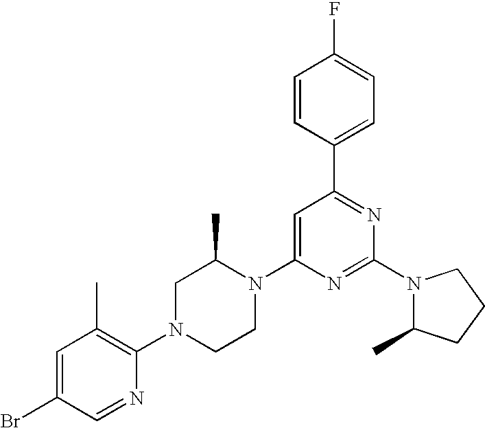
C1=C(N2C(C)CN(C3=C(C)C=C(Br)C=N3)CC2)N=C(N2C(C)CCC2)N=C1C1=CC=C(F)C=C1
